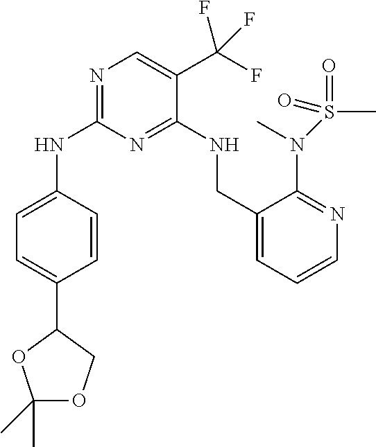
C1=C(NC2=NC=C(C(F)(F)F)C(NCC3=CC=CN=C3N(S(C)(=O)=O)C)=N2)C=CC(C2OC(C)(C)OC2)=C1
